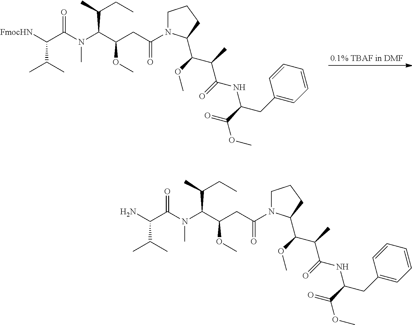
[FmocHN]C(C(N(C(C(CC(=O)N1CCCC1C(C(C(NC(CC1=CC=CC=C1)C(=O)OC)=O)C)OC)OC)C(C)CC)C)=O)C(C)C.NC(C(N(C(C(CC(=O)N1CCCC1C(C(C(NC(CC1=CC=CC=C1)C(=O)OC)=O)C)OC)OC)C(C)CC)C)=O)C(C)C
